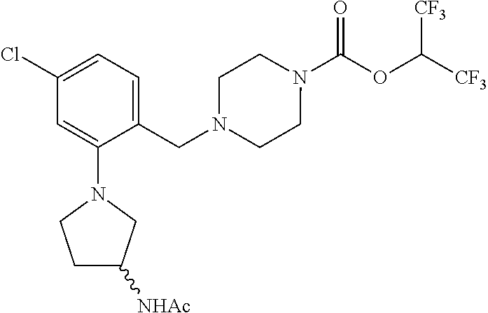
N1(C(OC([CF3])[CF3])=O)CCN(CC2=CC=C(Cl)C=C2N2CCC([NHAc])C2)CC1
